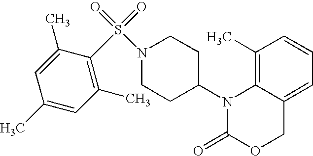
C1(C)=C2C(=CC=C1)COC(=O)N2C1CCN(S(=O)(=O)C2=C(C)C=C(C)C=C2C)CC1
